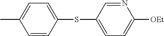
CC1=CC=C(SC2=CC=C([OEt])N=C2)C=C1
